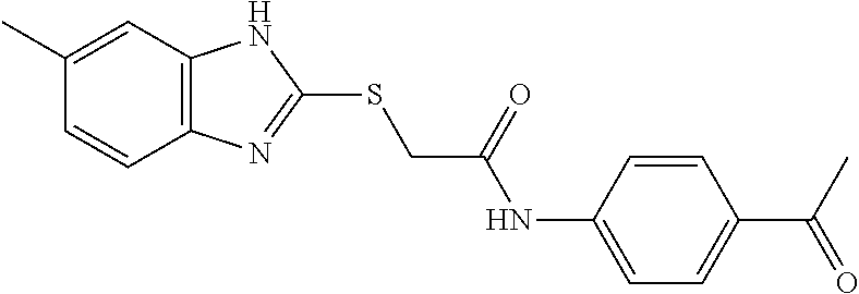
C12=C(C=C(C)C=C1)NC(SCC(NC1=CC=C(C(C)=O)C=C1)=O)=N2
